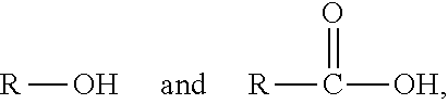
[R]O.[R]C([OH])=O
